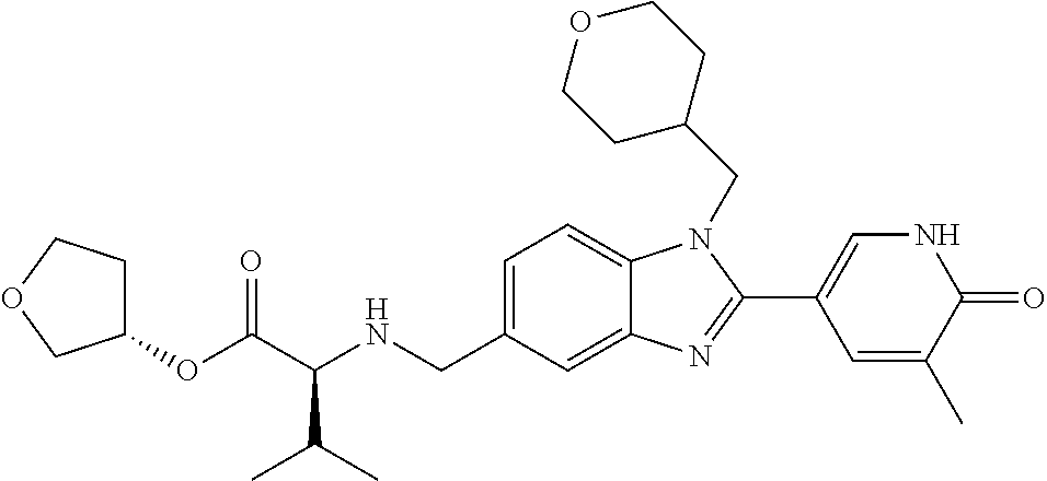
C1=C(CNC(C(OC2CCOC2)=O)C(C)C)C=C2C(=C1)N(CC1CCOCC1)C(C1=CNC(=O)C(C)=C1)=N2
